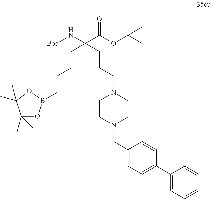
C1(C)(C)OB(CCCCC(CCCN2CCN(CC3=CC=C(C4=CC=CC=C4)C=C3)CC2)(N[Boc])C(OC(C)(C)C)=O)OC1(C)C
